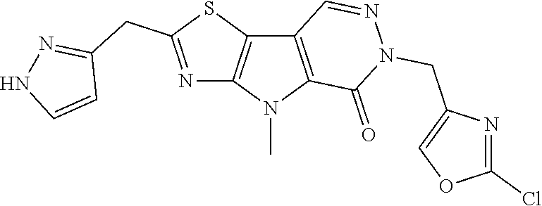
C12=C(N(C)C3=C1C=NN(CC1=COC(Cl)=N1)C3=O)N=C(CC1=NNC=C1)S2
